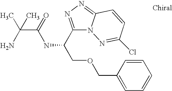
C(C(=O)NC(COCC1=CC=CC=C1)C1=NN=C2N1N=C(Cl)C=C2)(N)(C)C
